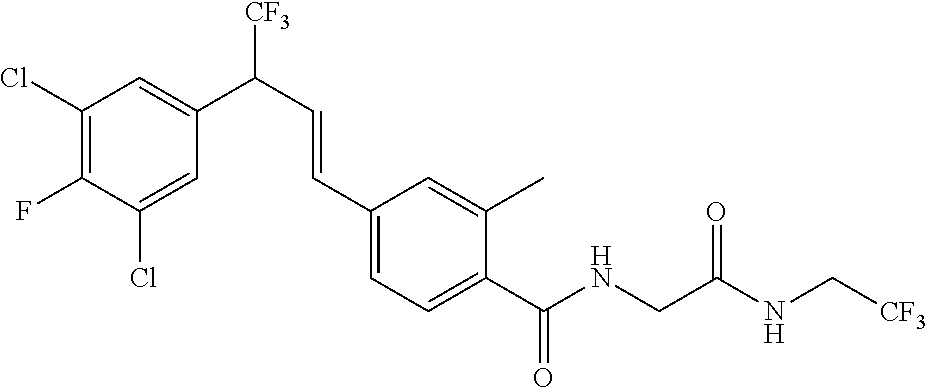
C1(Cl)=C(F)C(Cl)=CC(C(C=CC2=CC=C(C(NCC(NC[CF3])=O)=O)C(C)=C2)[CF3])=C1
